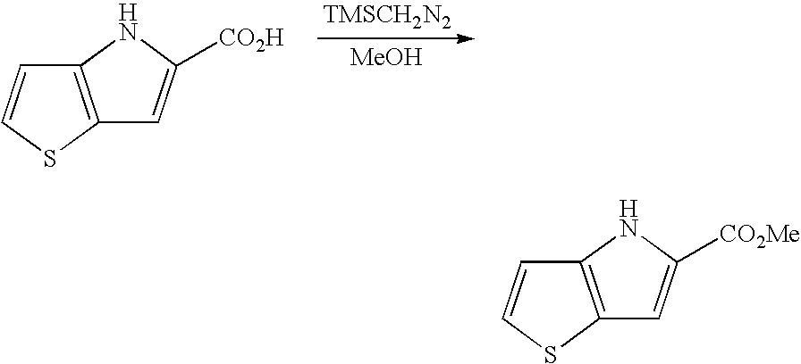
[MeOH].C12=C(SC=C1)C=C([CO2H])N2.C12=C(SC=C1)C=C([CO2Me])N2
